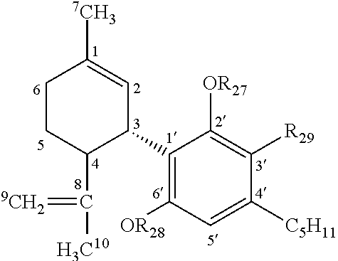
C1([C5H11])=CC([OR28])=C(C2C=C([7CH3])CCC2C([H3C10])=[9CH2])C([OR27])=C1[R29]
